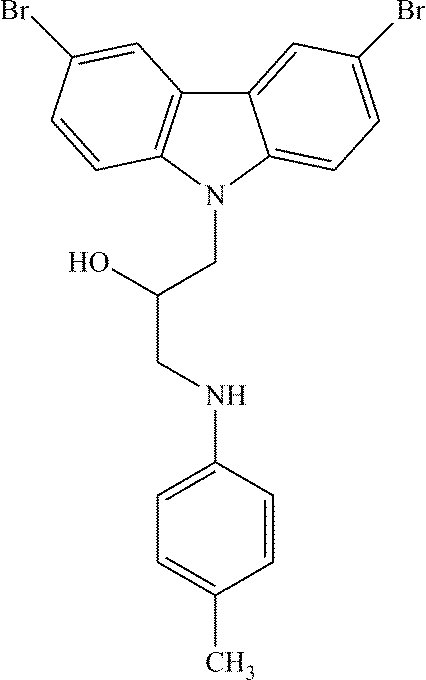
C12=CC(Br)=CC=C1N(CC(O)CNC1=CC=C(C)C=C1)C1=C2C=C(Br)C=C1
